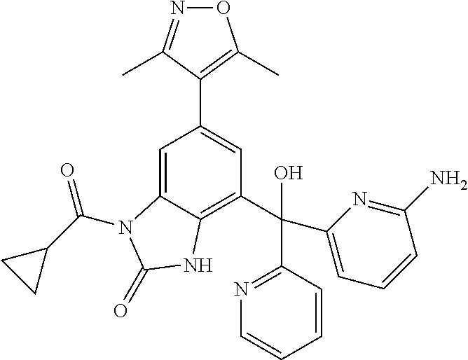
O1N=C(C)C(C2=CC(C(O)(C3=CC=CC(N)=N3)C3=NC=CC=C3)=C3C(=C2)N(C(C2CC2)=O)C(=O)N3)=C1C
